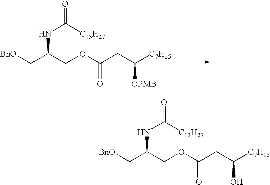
N(C(COC(CC([C7H15])[OPMB])=O)C[BnO])C([C13H27])=O.N(C(COC(CC([C7H15])O)=O)C[BnO])C([C13H27])=O
